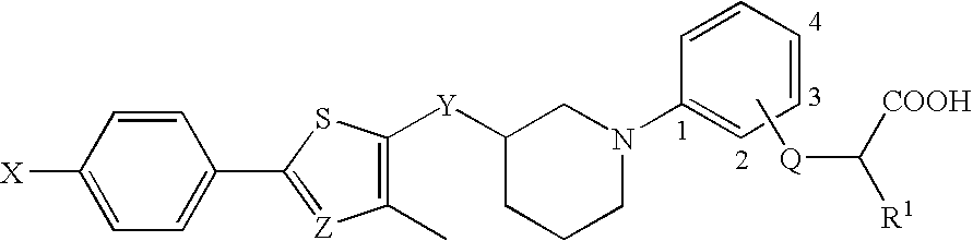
C1=C([X])C=CC(C2=[Z]C(C)=C([Y]C3CCCN(C4=CC=CC=C4)C3)S2)=C1.C[Q]C([R1])[COOH]
